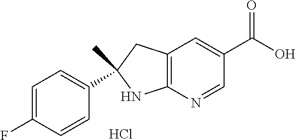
C1(C2=CC=C(F)C=C2)(C)NC2=C(C1)C=C(C(O)=O)C=N2.Cl
